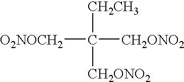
[O2NOCH2]C([CH2CH3])([CH2ONO2])[CH2ONO2]
